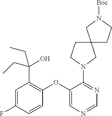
C1(OC2=CN=CN=C2N2CC3(CC2)CCN([Boc])C3)=C(C(CC)(O)CC)C=C(F)C=C1
